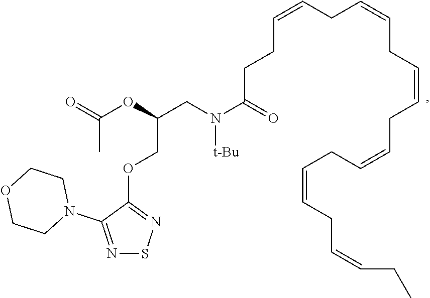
N1=C(N2CCOCC2)C(OCC(OC(=O)C)CN([t-Bu])C(=O)CCC=CCC=CCC=CCC=CCC=CCC=CCC)=NS1
